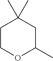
C1COC(C)CC1(C)C
